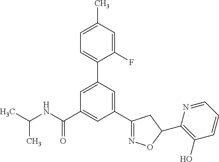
CC(NC(C1=CC(C2=NOC(C3=C(O)C=CC=N3)C2)=CC(C2=CC=C(C)C=C2F)=C1)=O)C
